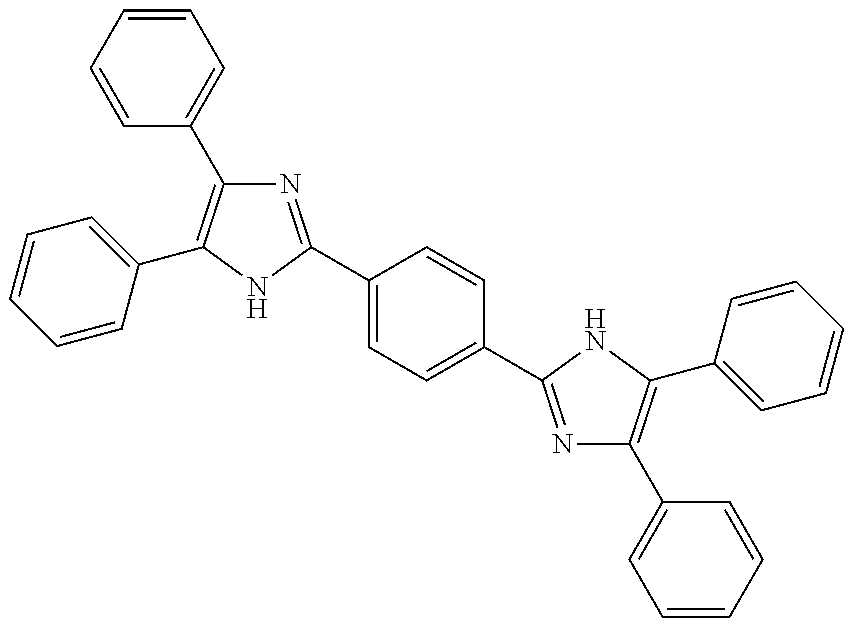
N1=C(C2=CC=C(C3=NC(C4=CC=CC=C4)=C(C4=CC=CC=C4)N3)C=C2)NC(C2=CC=CC=C2)=C1C1=CC=CC=C1
